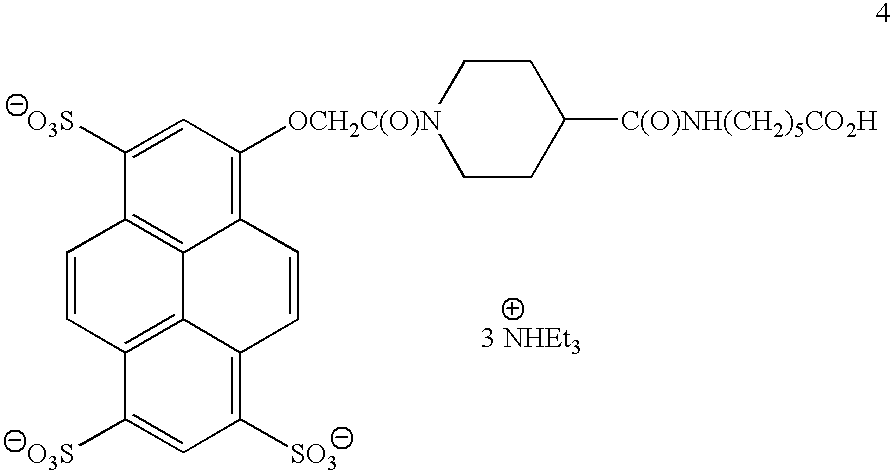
C12=C([OCH2C(O)N]3CCC([C(O)NH(CH2)5CO2H])CC3)C=C([O3S])C3=C1C1=C(C([O3S])=CC([SO3])=C1C=C2)C=C3
